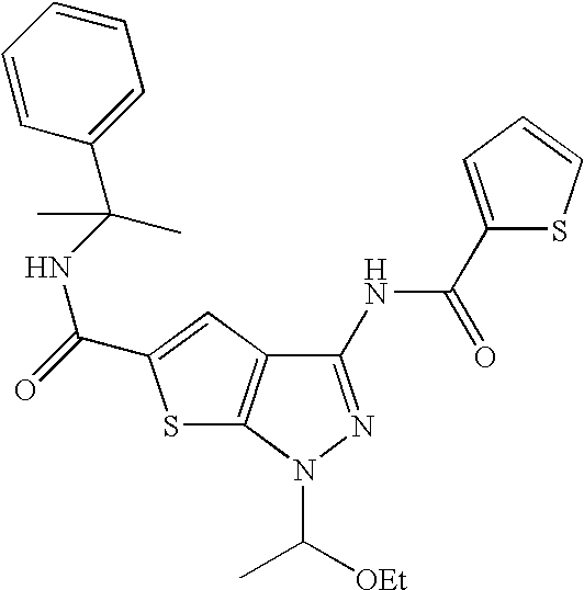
N1(C([OEt])C)N=C(NC(C2=CC=CS2)=O)C2=C1SC(C(=O)NC(C1=CC=CC=C1)(C)C)=C2
